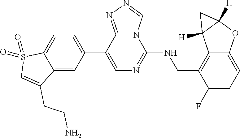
C1(C2=CC=C3C(=C2)C(CCN)=CS3(=O)=O)=CN=C(NCC2=C3C(=CC=C2F)OC2([H])C3([H])C2)N2C1=NN=C2
